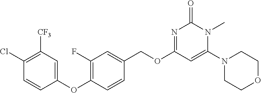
C1(OC2=C(F)C=C(COC3=NC(=O)N(C)C(N4CCOCC4)=C3)C=C2)=CC([CF3])=C(Cl)C=C1
